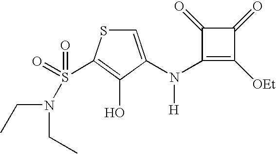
C1(N([H])C2=CSC(S(N(CC)CC)(=O)=O)=C2O)=C([OEt])C(=O)C1=O
